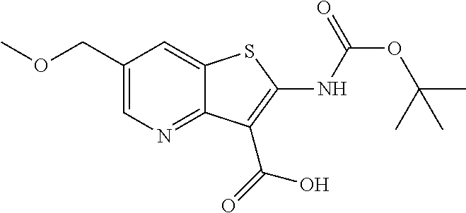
C12=CC(COC)=CN=C1C(C(=O)O)=C(NC(=O)OC(C)(C)C)S2
